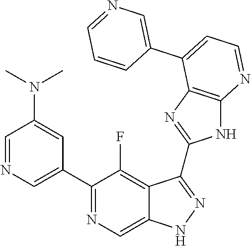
C1=NC=C(C2=NC=C3C(=C2F)C(C2=NC4=C(N2)N=CC=C4C2=CN=CC=C2)=NN3)C=C1N(C)C
